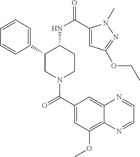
C1(C2CN(C(C3=CC(OC)=C4C(=C3)N=CC=N4)=O)CCC2NC(=O)C2=CC(OCC)=NN2C)=CC=CC=C1
